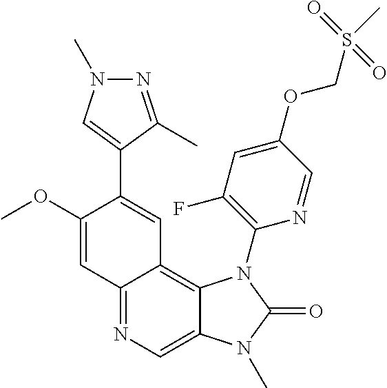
C12=NC=C3C(=C1C=C(C1=CN(C)N=C1C)C(OC)=C2)N(C1=C(F)C=C(OCS(=O)(C)=O)C=N1)C(=O)N3C
